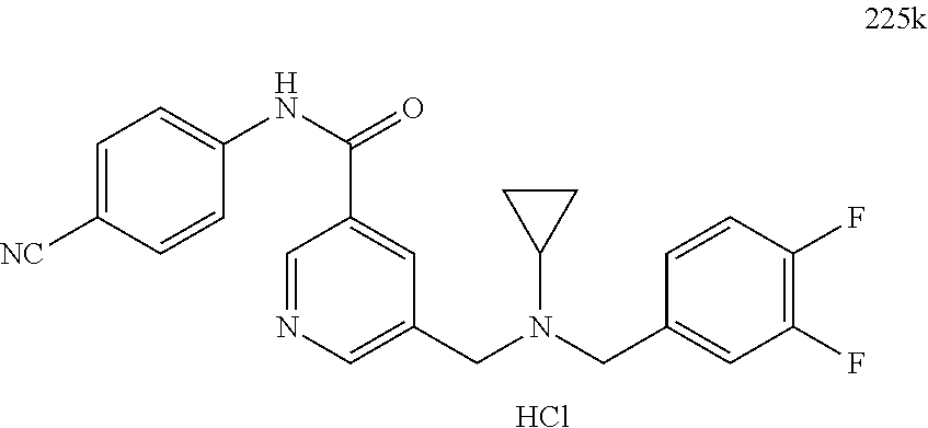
C1=C([NC])C=CC(NC(=O)C2=CC(CN(CC3=CC(F)=C(F)C=C3)C3CC3)=CN=C2)=C1.Cl
